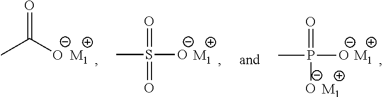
CC([O-])=O.[M1].O=S([O-])(C)=O.[M1].[M1].O=P(C)([O-])[O-].[M1]
